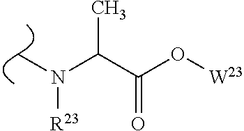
C(C(O[W23])=O)(N(C)[R23])C
